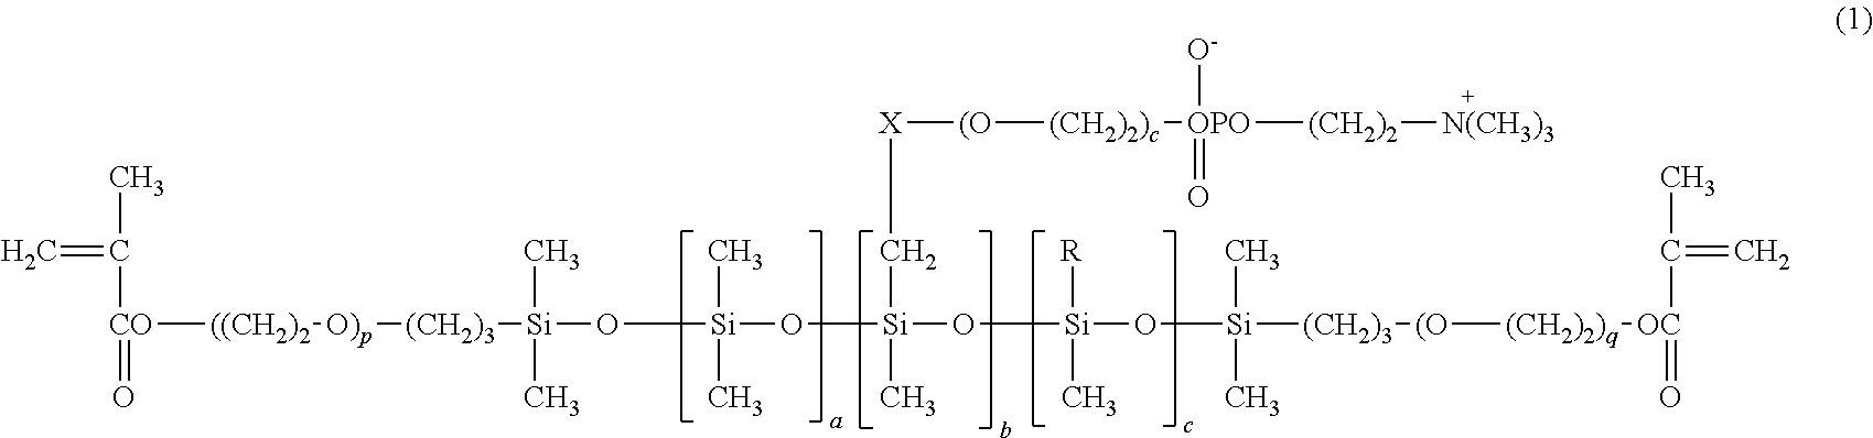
C=C(C)[CO](=O)[((CH2)2][O)p][(CH2)3][Si](C)(C)O[Si](O[Si](C[X][(O][(CH2)2)c][OPO]([(CH2)2][N(CH3)3])([O-])=O)(C)O[Si](O[Si](C)(C)[(CH2)3][(O][(CH2)2)q][OC](=O)C(C)=C)([R])C)(C)C
